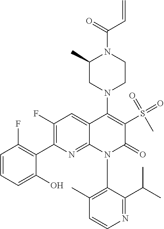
C1=CN=C(C(C)C)C(N2C(=O)C(S(C)(=O)=O)=C(N3CC(C)N(C(=O)C=C)CC3)C3=CC(F)=C(C4=C(F)C=CC=C4O)N=C23)=C1C
